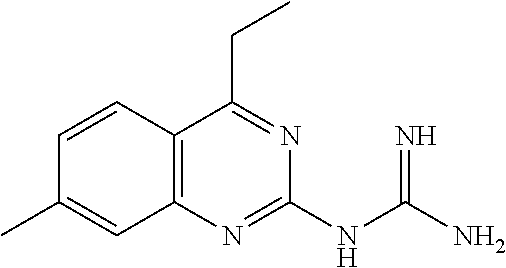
CC1=CC2=C(C=C1)C(CC)=NC(NC(N)=N)=N2
